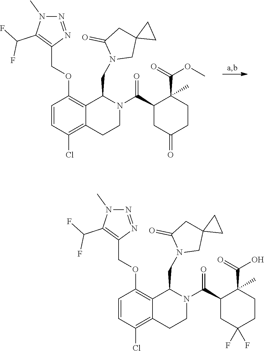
C(OC1=C2C(CN3CC4(CC3=O)CC4)N(C(C3CC(=O)CCC3(C(=O)OC)C)=O)CCC2=C(Cl)C=C1)C1=C(C(F)F)N(C)N=N1.C(OC1=C2C(CN3CC4(CC3=O)CC4)N(C(C3CC(F)(F)CCC3(C(=O)O)C)=O)CCC2=C(Cl)C=C1)C1=C(C(F)F)N(C)N=N1
